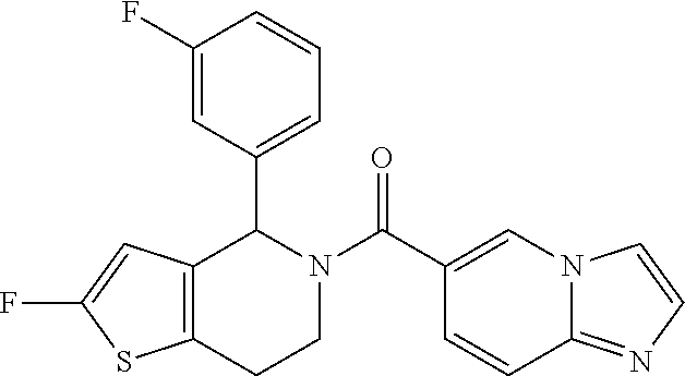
C12=C(CCN(C(=O)C3=CN4C(=NC=C4)C=C3)C1C1=CC=CC(F)=C1)SC(F)=C2
